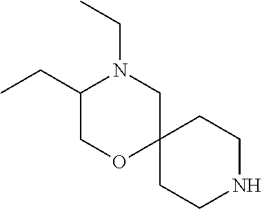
C1OC2(CN(CC)C1CC)CCNCC2
